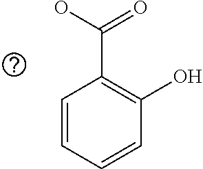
C1=CC=CC(O)=C1C(O)=O
